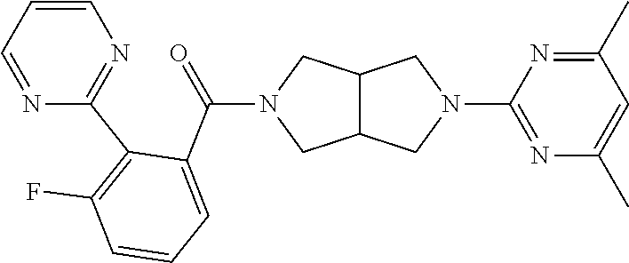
C12C(CN(C3=NC(C)=CC(C)=N3)C1)CN(C(C1=CC=CC(F)=C1C1=NC=CC=N1)=O)C2
